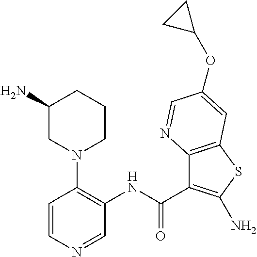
C1=CN=CC(NC(=O)C2=C(N)SC3=C2N=CC(OC2CC2)=C3)=C1N1CCCC(N)C1
